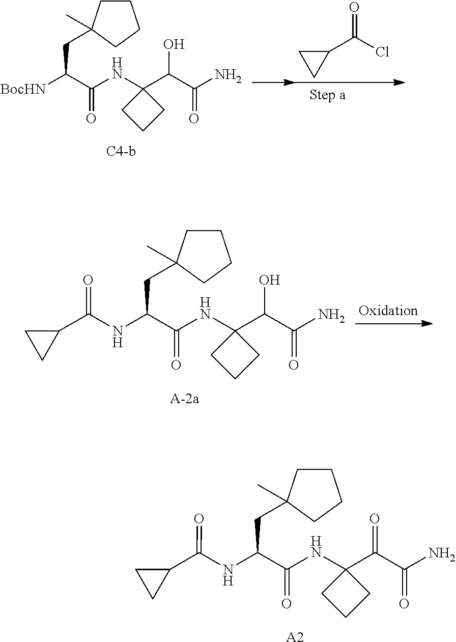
N(C(C(NC1(C(C(N)=O)=O)CCC1)=O)CC1(C)CCCC1)C(C1CC1)=O.[A2].N(C(C(NC1(C(C(N)=O)O)CCC1)=O)CC1(C)CCCC1)C(C1CC1)=O.[BocHN]C(C(NC1(C(C(N)=O)O)CCC1)=O)CC1(C)CCCC1.C1(C(Cl)=O)CC1
